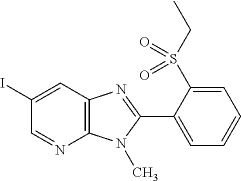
C12=C(C=C(I)C=N1)N=C(C1=CC=CC=C1S(CC)(=O)=O)N2C
